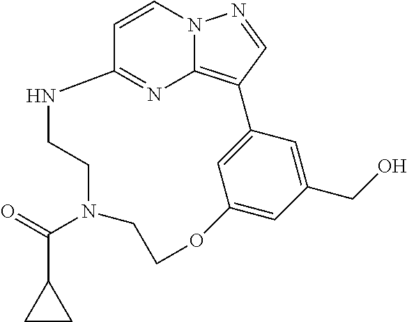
C12=NC3=C(C=NN3C=C1)C1=CC(=CC(CO)=C1)OCCN(C(C1CC1)=O)CCN2
